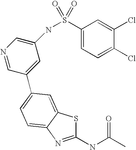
C1(NC(C)=O)=NC2=CC=C(C3=CC(NS(C4=CC=C(Cl)C(Cl)=C4)(=O)=O)=CN=C3)C=C2S1
